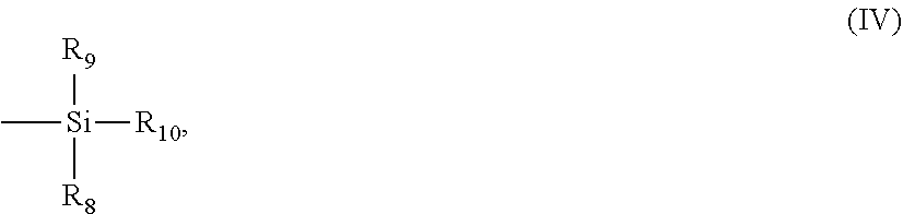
C[Si]([R9])([R8])[R10]
